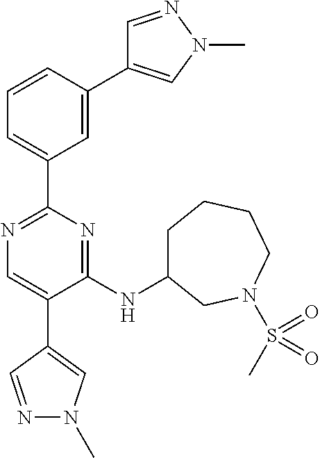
C1=C(C2=CN(C)N=C2)C=CC=C1C1=NC=C(C2=CN(C)N=C2)C(NC2CCCCN(S(C)(=O)=O)C2)=N1
